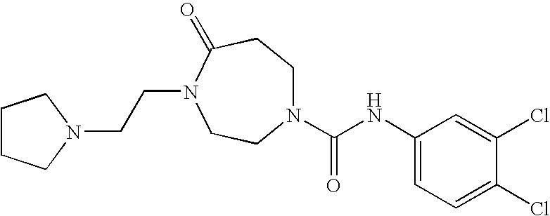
C1CCN(CCN2CCN(C(NC3=CC=C(Cl)C(Cl)=C3)=O)CCC2=O)C1
